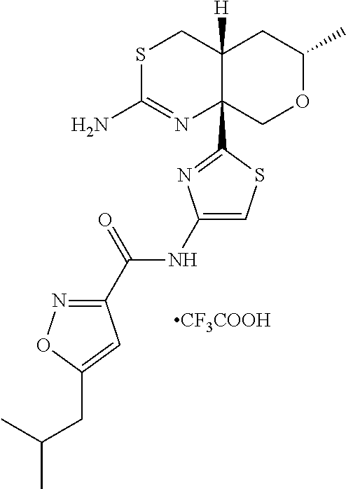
S1C(N)=NC2(C3=NC(NC(C4=NOC(CC(C)C)=C4)=O)=CS3)C([H])(C1)CC(C)OC2.[CF3COOH]
